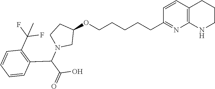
C1=CC=CC(C(N2CC(OCCCCCC3=NC4=C(C=C3)CCCN4)CC2)C(=O)O)=C1C(F)(F)C
